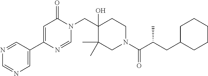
N1(CC2(O)C(C)(C)CN(C(=O)C(C)CC3CCCCC3)CC2)C(=O)C=C(C2=CN=CN=C2)N=C1
